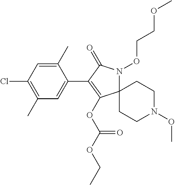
C12(N(OCCOC)C(=O)C(C3=CC(C)=C(Cl)C=C3C)=C1OC(OCC)=O)CCN(OC)CC2
